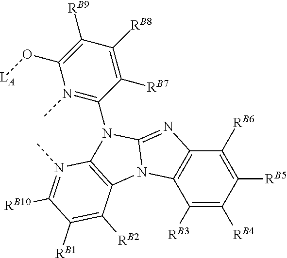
C1([RB3])=C([RB4])C([RB5])=C([RB6])C2=C1N1C(=N2)N(C2=N(C)C(O[LA])=C([RB9])C([RB8])=C2[RB7])C2=C1C([RB2])=C([RB1])C([RB10])=N2C
